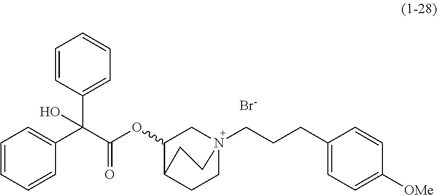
[Br-].C1=CC(C(C(OC2CN3(CCCC4=CC=C([OMe])C=C4)CCC2CC3)=O)(C2=CC=CC=C2)O)=CC=C1
